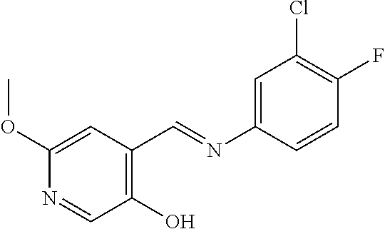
N1=CC(O)=C(C=NC2=CC(Cl)=C(F)C=C2)C=C1OC
